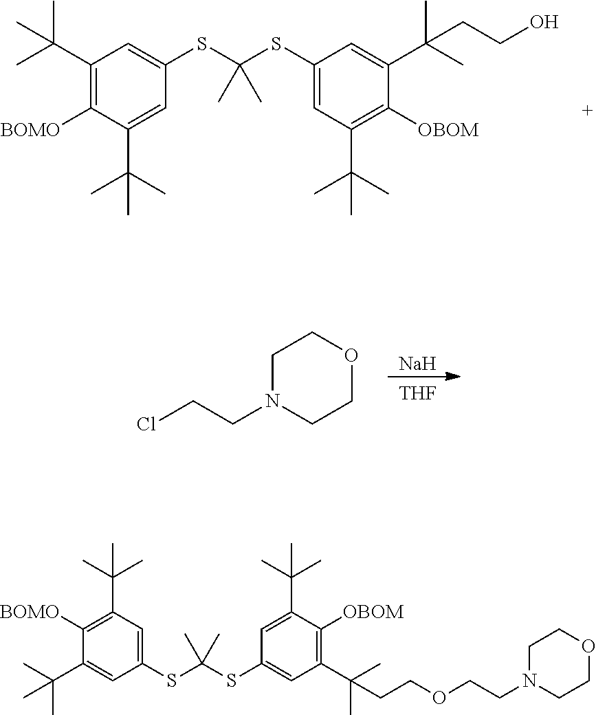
C1(C(C)(C)C)=C([BOMO])C(C(C)(C)C)=CC(SC(SC2=CC(C(C)(C)C)=C([OBOM])C(C(C)(C)CCO)=C2)(C)C)=C1.[Na].[THF].ClCCN1CCOCC1.C1(C(C)(C)C)=CC(SC(SC2=CC(C(C)(C)CCOCCN3CCOCC3)=C([OBOM])C(C(C)(C)C)=C2)(C)C)=CC(C(C)(C)C)=C1[BOMO]
